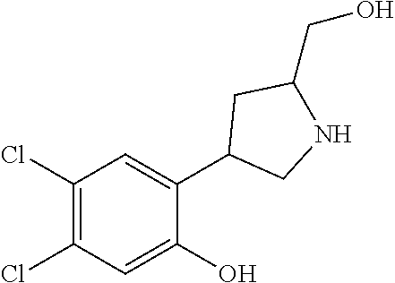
C1(Cl)=C(Cl)C=C(O)C(C2CNC(CO)C2)=C1
